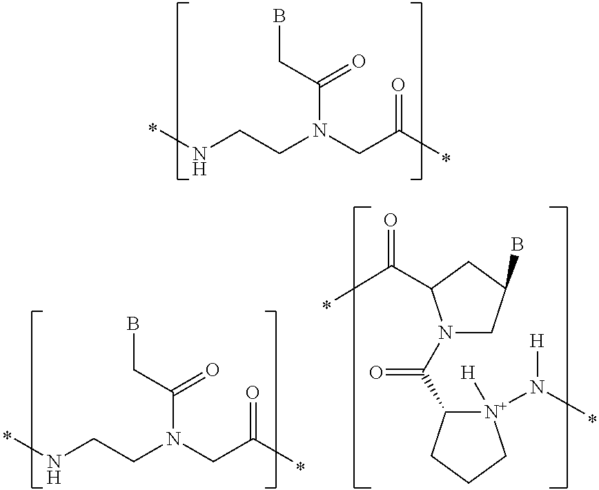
N(CCN(CC(C)=O)C(CB)=O)C.N(CCN(CC(C)=O)C(CB)=O)C.N1(C(=O)C2[N+](N(C)[H])([H])CCC2)CC(B)CC1C(C)=O
